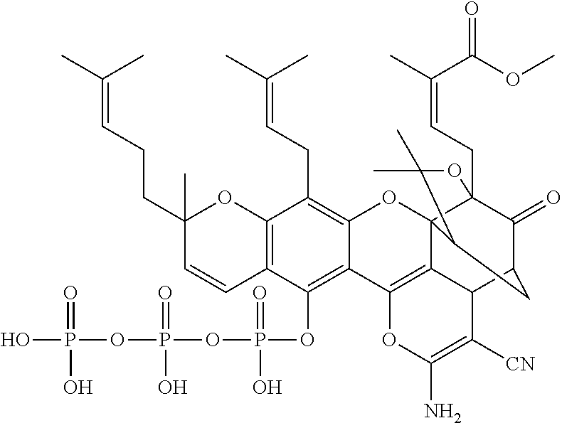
C12=C(C=CC(CCC=C(C)C)(C)O1)C(OP(OP(OP(O)(=O)O)(=O)O)(=O)O)=C1C(=C2CC=C(C)C)OC23C4(CC=C(C)C(OC)=O)C(=O)C(CC2C(C)(C)O4)C2C3=C1OC(N)=C2[CN]
